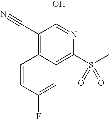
C1(C#N)=C2C(=C(S(C)(=O)=O)N=C1O)C=C(F)C=C2
